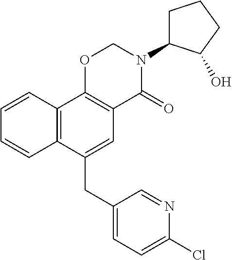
C1(CC2=CC3=C(C4=C2C=CC=C4)OCN(C2CCCC2O)C3=O)=CC=C(Cl)N=C1
